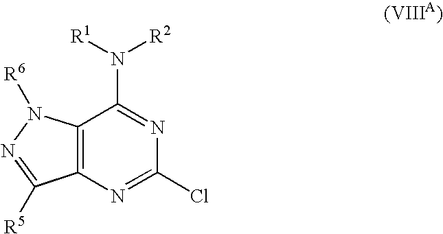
C12=C(N=C(Cl)N=C1N([R1])[R2])C([R5])=NN2[R6]
